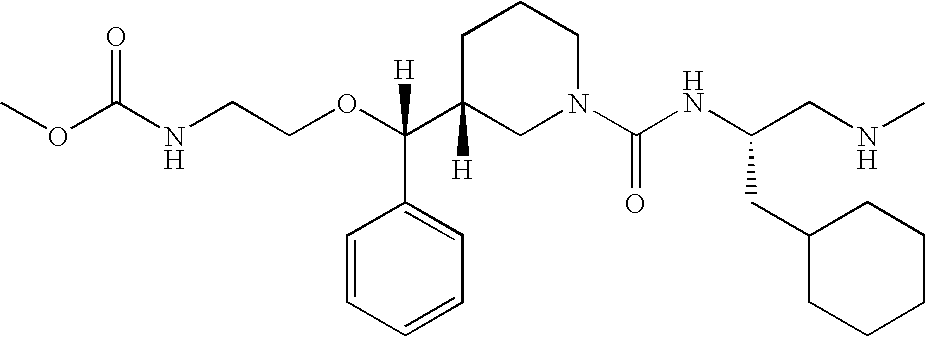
O(C(C1([H])CN(C(NC(CC2CCCCC2)CNC)=O)CCC1)(C1=CC=CC=C1)[H])CCNC(OC)=O
